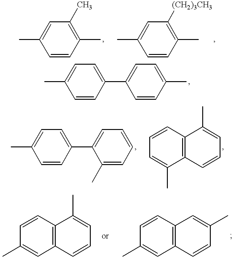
C1=C(C)C=CC(C)=C1C.C1=C(C)C=CC(C)=C1[(CH2)3CH3].C1=C(C)C=CC(C2=CC=C(C)C=C2)=C1.C1=C(C)C=CC(C2=CC=CC=C2C)=C1.C1=CC=C(C)C2=C1C(C)=CC=C2.C1=CC(C)=CC2=C1C(C)=CC=C2.C1=CC(C)=CC2=C1C=C(C)C=C2
